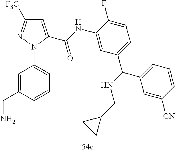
C1=C(C(NC2=CC(C(C3=CC=CC([CN])=C3)NCC3CC3)=CC=C2F)=O)N(C2=CC=CC(CN)=C2)N=C1[F3C]
